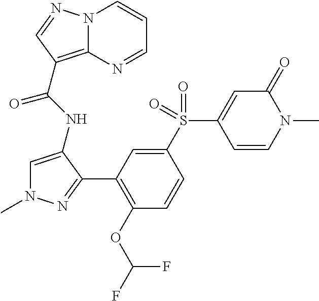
N12C(=C(C(NC3=CN(C)N=C3C3=C(OC(F)F)C=CC(S(C4=CC(=O)N(C)C=C4)(=O)=O)=C3)=O)C=N1)N=CC=C2
